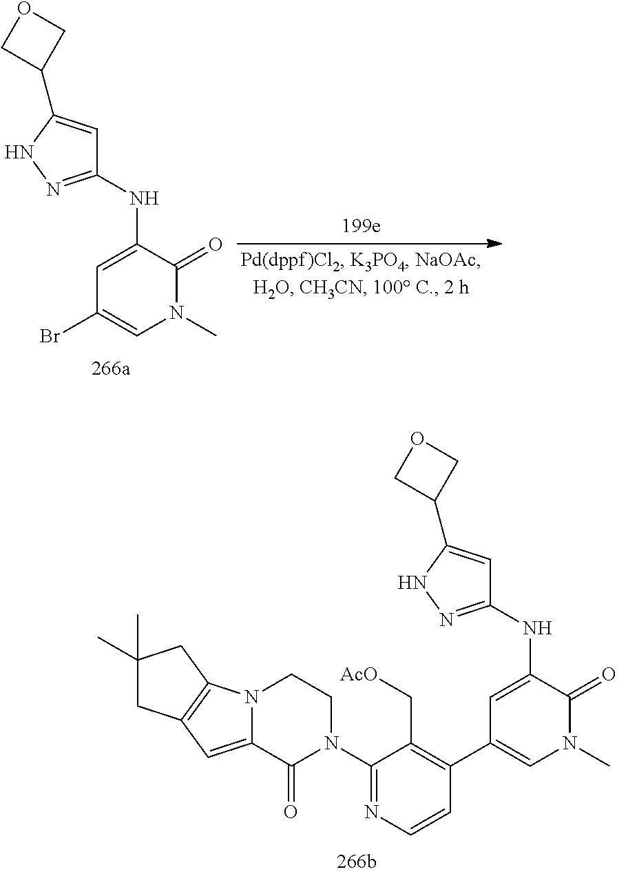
C1(NC2=CC(Br)=CN(C)C2=O)=NNC(C2COC2)=C1.C1(NC2=CC(C3=C(C[AcO])C(N4CCN5C(=CC6=C5CC(C)(C)C6)C4=O)=NC=C3)=CN(C)C2=O)=NNC(C2COC2)=C1
